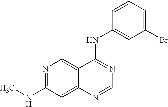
N1=C(NC)C=C2C(=C1)C(NC1=CC(Br)=CC=C1)=NC=N2
